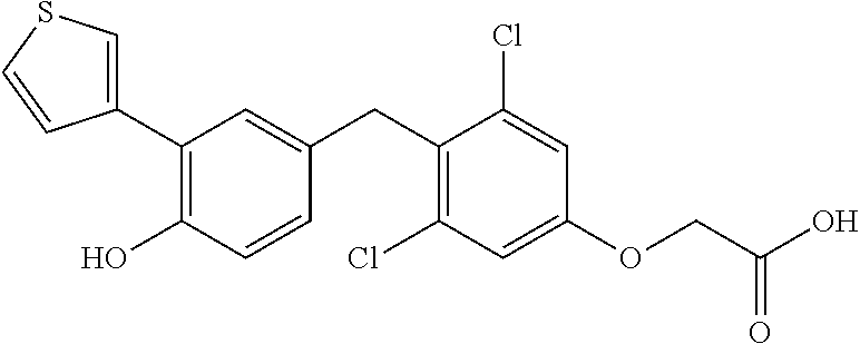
C1(C2=C(O)C=CC(CC3=C(Cl)C=C(OCC(O)=O)C=C3Cl)=C2)=CSC=C1
